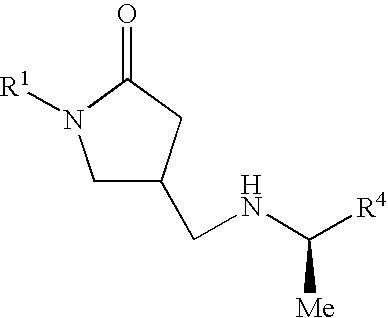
C1C(CNC([R4])[Me])CC(=O)N1[R1]
